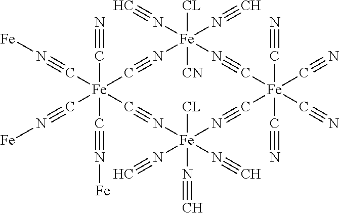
[CL][Fe]1(N#C)(N#C)([CN])N#C[Fe](C#N)(C#N)(C#N)(C#N)C#N[Fe](N#C)([CL])(N#C)(N#C)N#C[Fe](C#N[Fe])(C#N[Fe])(C#N)(C#N[Fe])C#N1
